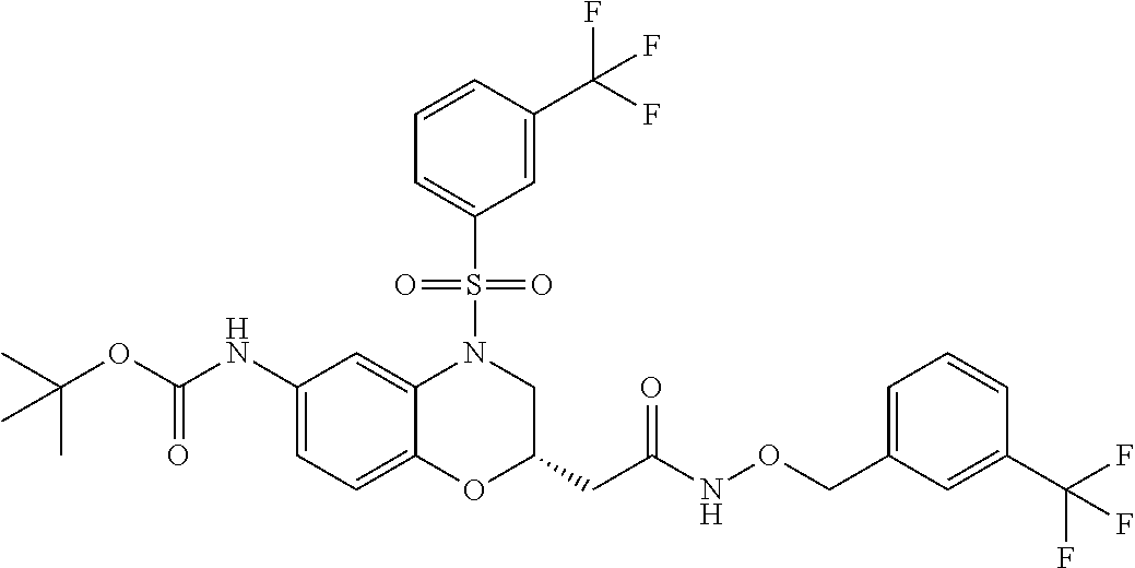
C1(NC(OC(C)(C)C)=O)=CC=C2C(=C1)N(S(C1=CC=CC(C(F)(F)F)=C1)(=O)=O)CC(CC(NOCC1=CC=CC(C(F)(F)F)=C1)=O)O2
